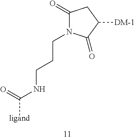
C1(=O)N(CCCNC([ligand])=O)C(=O)C([DM-1])C1
